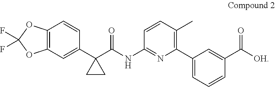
C12=C(C=C(C3(C(NC4=NC(C5=CC=CC(C([OH])=O)=C5)=C(C)C=C4)=O)CC3)C=C1)OC(F)(F)O2
